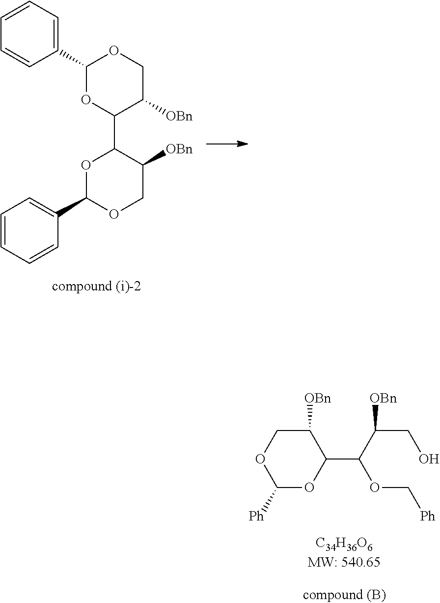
C1([Ph])OC(C(C(CO)[OBn])OC[Ph])C([OBn])CO1.C1(C2=CC=CC=C2)OC(C2OC(C3=CC=CC=C3)OCC2[OBn])C([OBn])CO1
